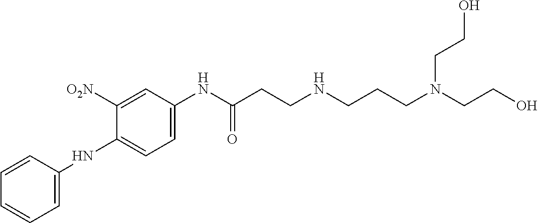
C1=CC(NC2=CC=C(NC(CCNCCCN(CCO)CCO)=O)C=C2[O2N])=CC=C1
